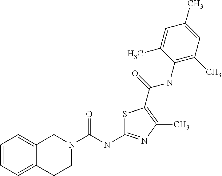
C1=CC=C2C(=C1)CN(C(NC1=NC(C)=C(C(NC3=C(C)C=C(C)C=C3C)=O)S1)=O)CC2
